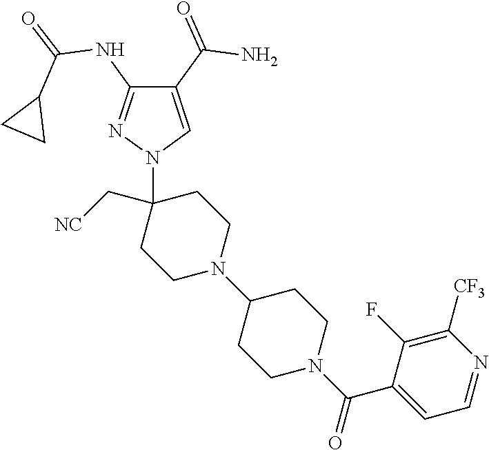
C1(C(=O)N)=CN(C2(C[NC])CCN(C3CCN(C(=O)C4=CC=NC([CF3])=C4F)CC3)CC2)N=C1NC(=O)C1CC1
